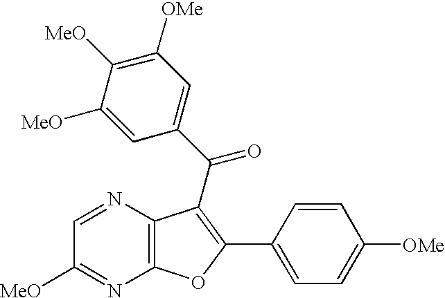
C1=NC2=C(N=C1[MeO])OC(C1=CC=C([OMe])C=C1)=C2C(=O)C1=CC([OMe])=C([MeO])C([MeO])=C1
